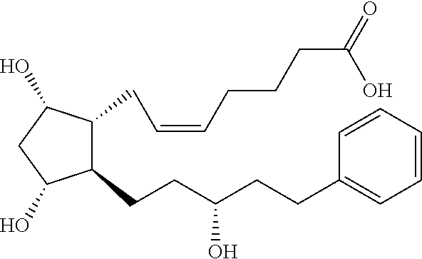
C1(CCC(CCC2=CC=CC=C2)O)C(CC=CCCCC(=O)O)C(O)CC1O
